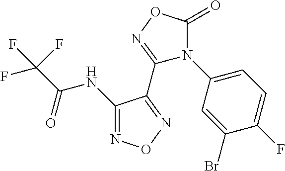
C1=C(N2C(C3=NON=C3NC(=O)C(F)(F)F)=NOC2=O)C=C(Br)C(F)=C1
